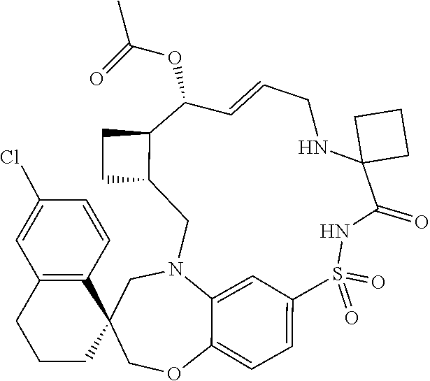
C1N2C3=CC(=CC=C3OCC13CCCC1=C3C=CC(Cl)=C1)S(=O)(=O)NC(=O)C1(NCC=CC(OC(C)=O)C3C(C2)CC3)CCC1
